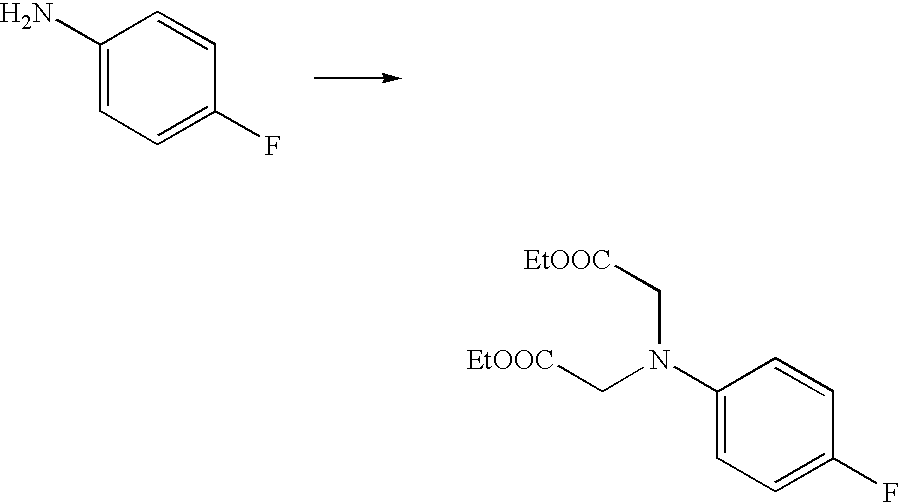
C1(N)=CC=C(F)C=C1.C1(N(C[EtOOC])C[EtOOC])=CC=C(F)C=C1
